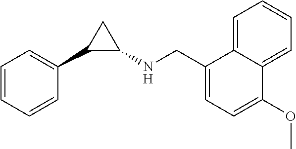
C1=CC=CC(C2C(NCC3=CC=C(OC)C4=CC=CC=C34)C2)=C1
